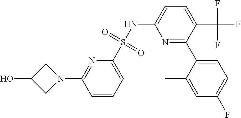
C1=CC=C(S(NC2=CC=C(C(F)(F)F)C(C3=CC=C(F)C=C3C)=N2)(=O)=O)N=C1N1CC(O)C1
